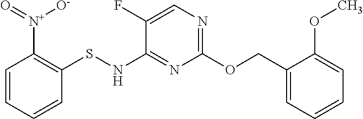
C1=CC([N+](=O)[O-])=C(SNC2=NC(OCC3=CC=CC=C3OC)=NC=C2F)C=C1
